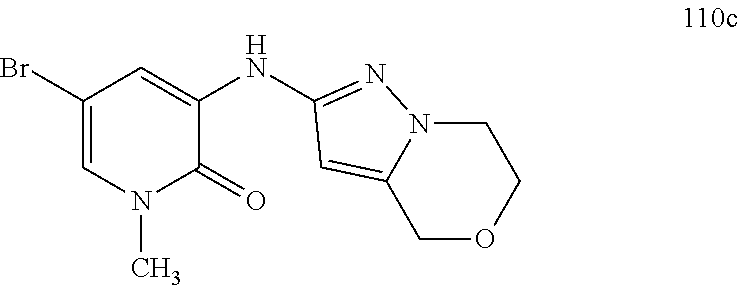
C1(Br)=CN(C)C(=O)C(NC2=NN3CCOCC3=C2)=C1
